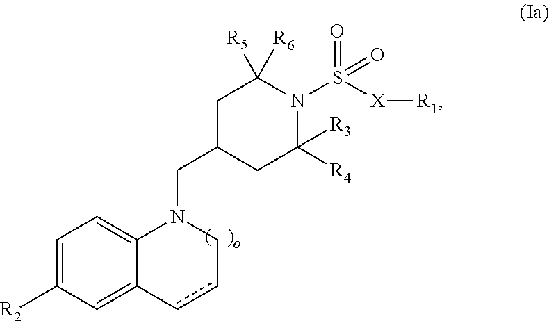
C1=C([R2])C=C2C(=C1)N(CC1CC([R3])([R4])N(S(=O)(=O)[X][R1])C([R5])([R6])C1)Ccc2
